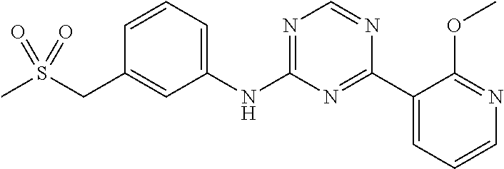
C1(NC2=NC=NC(C3=CC=CN=C3OC)=N2)=CC=CC(CS(C)(=O)=O)=C1
